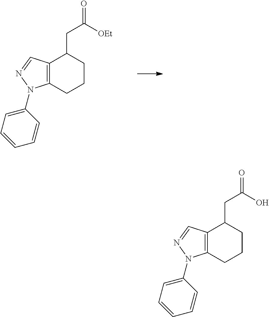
C12=C(C=NN1C1=CC=CC=C1)C(CC(=O)O)CCC2.C12=C(C=NN1C1=CC=CC=C1)C(CC(=O)[OEt])CCC2
